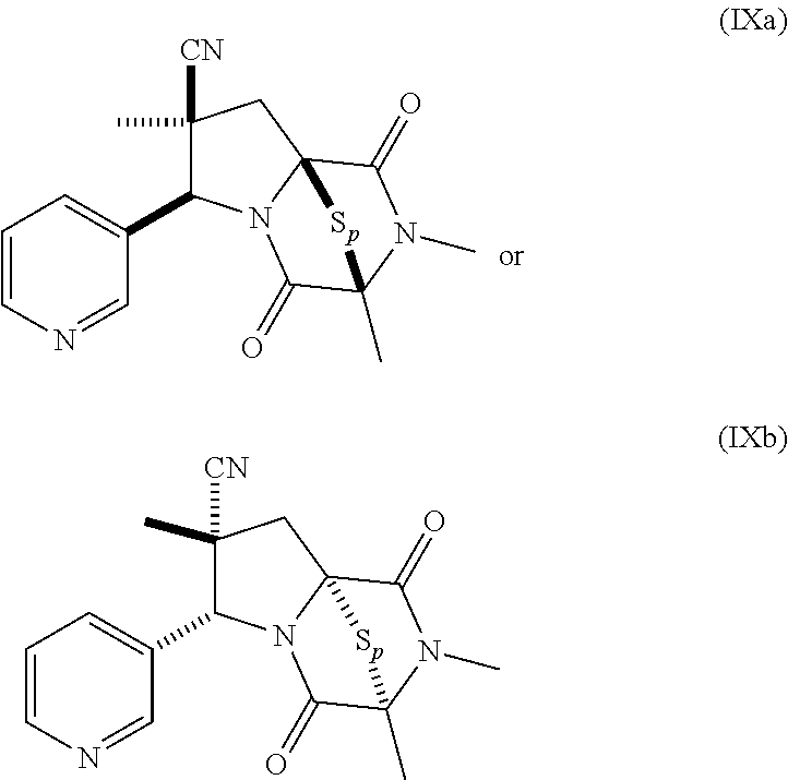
C1=CN=CC(C2C([CN])(C)CC34N2C(=O)C(C)(N(C)C3=O)[Sp]4)=C1.C1=CN=CC(C2C([CN])(C)CC34N2C(=O)C(C)(N(C)C3=O)[Sp]4)=C1
